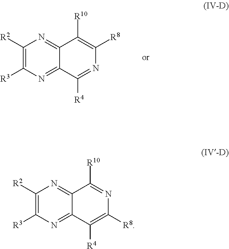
C1([R2])=C([R3])N=C2C(=N1)C([R10])=C([R8])N=C2[R4].C1([R2])=C([R3])N=C2C(=N1)C([R10])=NC([R8])=C2[R4]
